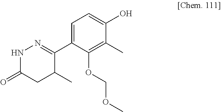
C1=C(C2=NNC(=O)CC2C)C(OCOC)=C(C)C(O)=C1
